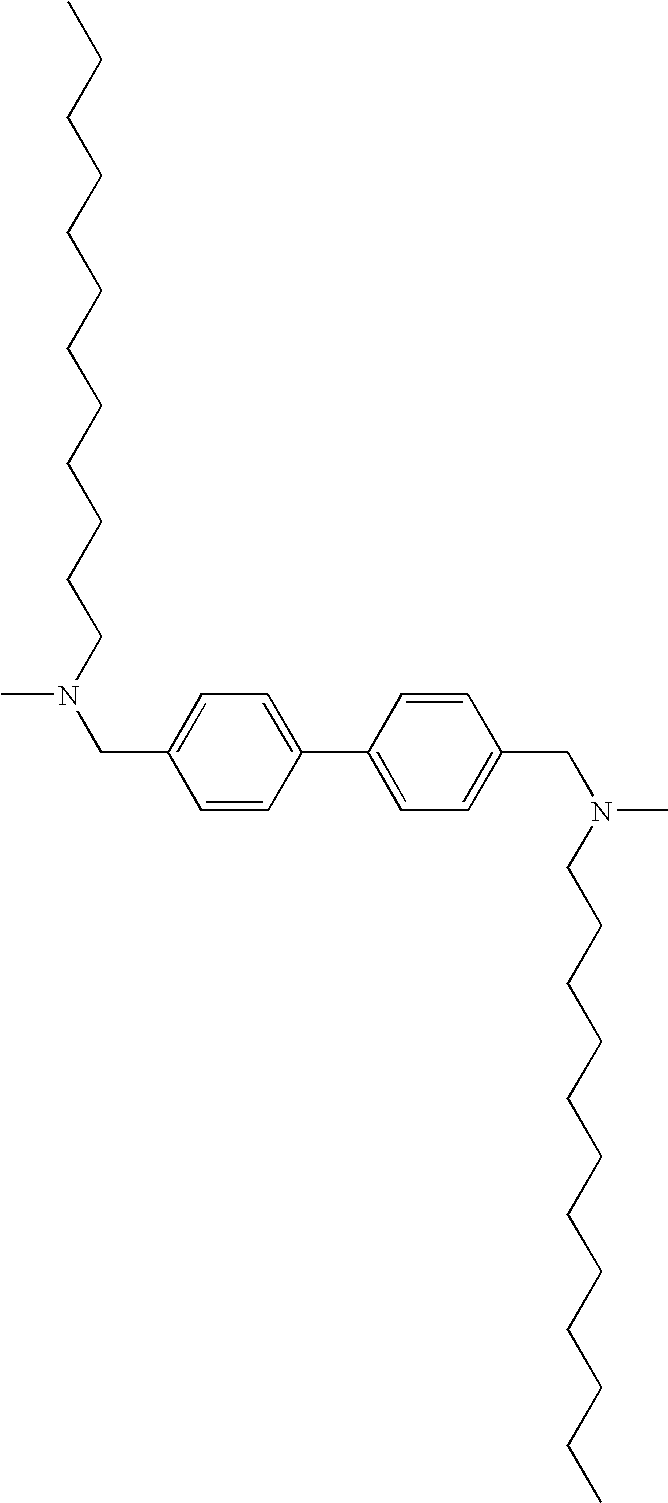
C1=CC(C2=CC=C(CN(CCCCCCCCCCCC)C)C=C2)=CC=C1CN(CCCCCCCCCCCC)C
